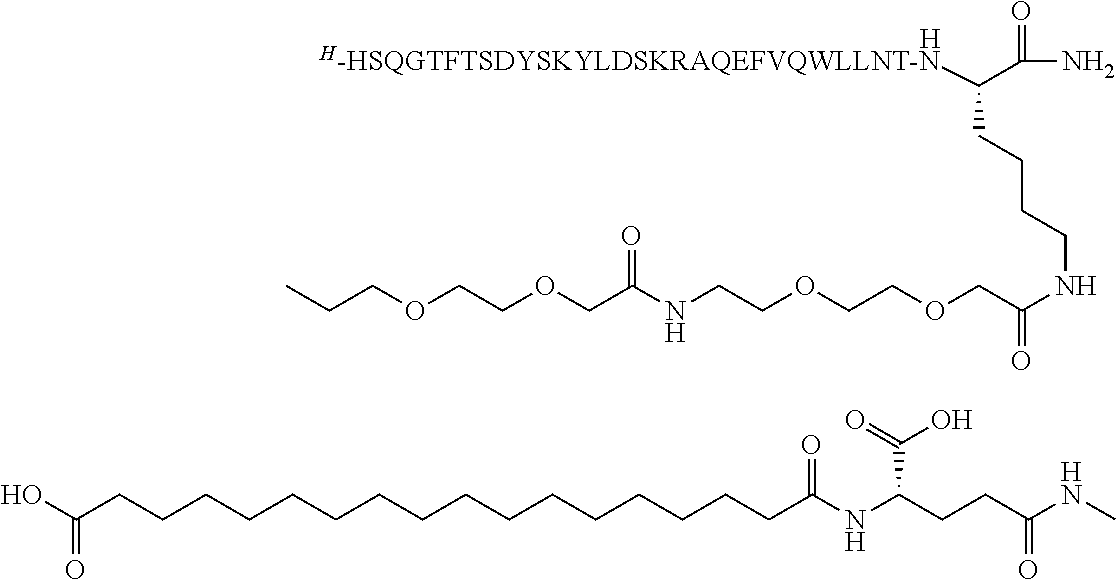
O(CC(NCCOCCOCC(NCCCCC(C(=O)N)[H-HSQGTFTSDYSKYLDSKRAQEFVQWLLNT-N])=O)=O)CCOCCC.[H].OC(CCCCCCCCCCCCCCCCC(NC(CCC(=O)NC)C(O)=O)=O)=O
